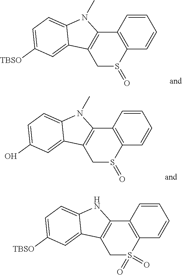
C1=CC2=C(C=C1)C1=C(CS2=O)C2=CC([TBSO])=CC=C2N1C.C1=CC2=C(C=C1)C1=C(CS2=O)C2=CC(O)=CC=C2N1C.C1=CC2=C(C=C1)C1=C(CS2(=O)=O)C2=CC([TBSO])=CC=C2N1
